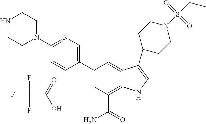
FC(F)(F)C(=O)O.C1=C(C2=CN=C(N3CCNCC3)C=C2)C=C2C(=C1C(=O)N)NC=C2C1CCN(S(CC)(=O)=O)CC1
